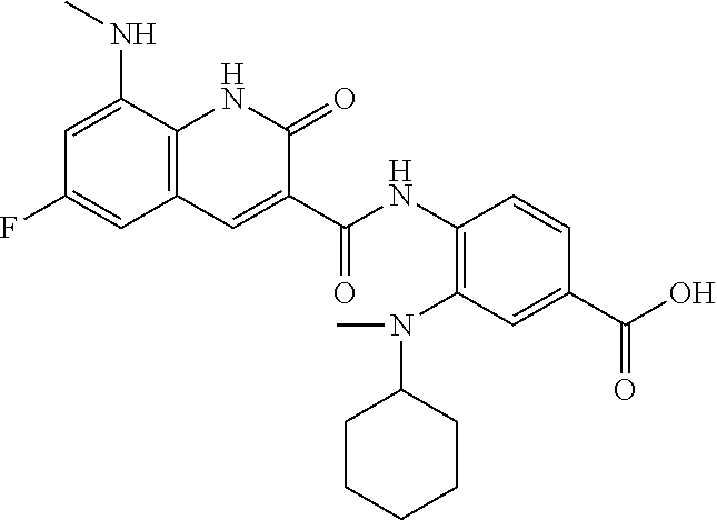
C1=C(NC)C2=C(C=C1F)C=C(C(NC1=C(N(C3CCCCC3)C)C=C(C(O)=O)C=C1)=O)C(=O)N2
